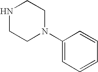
C1NCCN(C2=CC=CC=C2)C1
